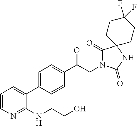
C1(C(CN2C(=O)C3(NC2=O)CCC(F)(F)CC3)=O)=CC=C(C2=CC=CN=C2NCCO)C=C1
